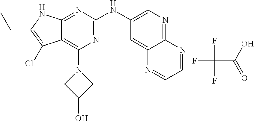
FC(C(O)=O)(F)F.N1=C(NC2=CN=C3C(=C2)N=CC=N3)N=C2C(=C1N1CC(O)C1)C(Cl)=C(CC)N2
